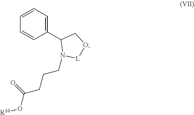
C1=CC=C(C2CO[L]N2CCCC(O[R10])=O)C=C1
